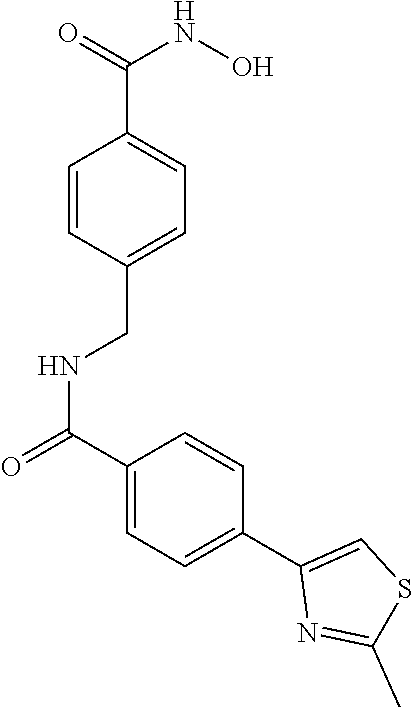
C1=CC(CNC(=O)C2=CC=C(C3=CSC(C)=N3)C=C2)=CC=C1C(NO)=O
